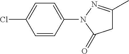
C1=CC(N2N=C(C)CC2=O)=CC=C1Cl
